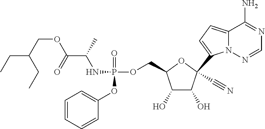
C12=CC=C(C3(C#N)OC(COP(NC(C(=O)OCC(CC)CC)C)(=O)OC4=CC=CC=C4)C(O)C3O)N1N=CN=C2N
